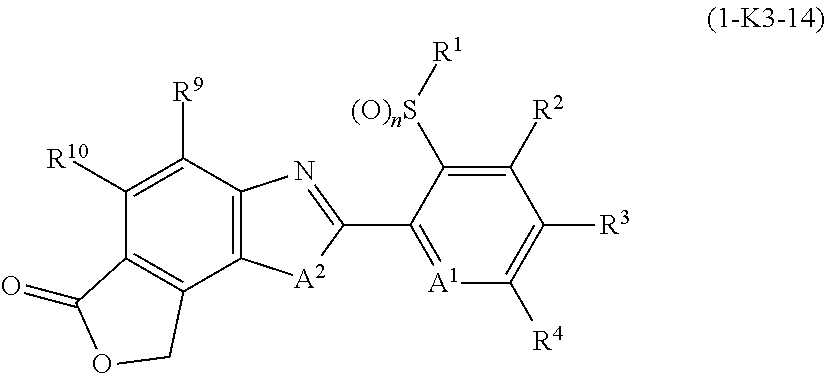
C12=C(C([R9])=C([R10])C3=C1COC3=O)N=C(C1=[A1]C([R4])=C([R3])C([R2])=C1[(O)nS][R1])[A2]2
